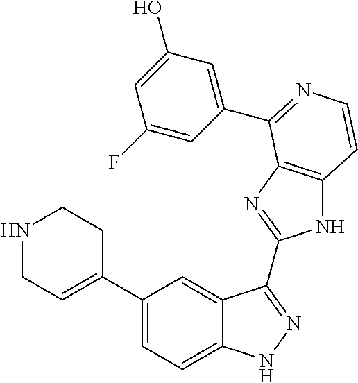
C1(C2=CCNCC2)=CC=C2C(=C1)C(C1=NC3=C(N1)C=CN=C3C1=CC(O)=CC(F)=C1)=NN2
